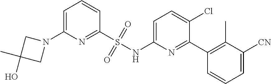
C1=C(N2CC(C)(O)C2)N=C(S(NC2=CC=C(Cl)C(C3=C(C)C([CN])=CC=C3)=N2)(=O)=O)C=C1
